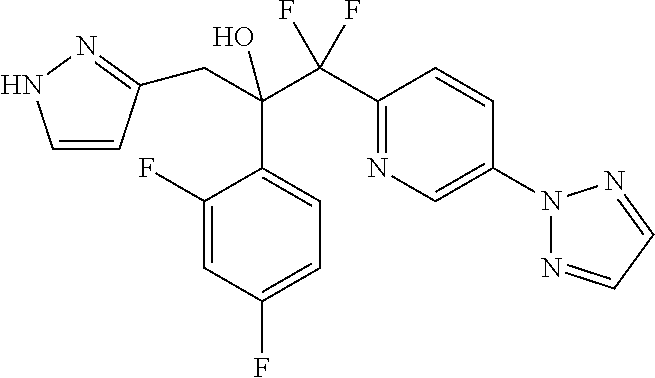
C1=CC(CC(C(C2=NC=C(N3N=CC=N3)C=C2)(F)F)(O)C2=CC=C(F)C=C2F)=NN1
